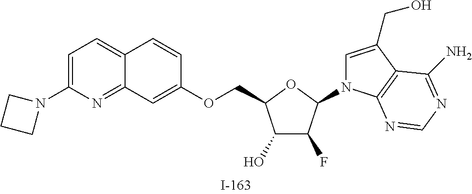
C1(O)C(F)C(N2C=C(CO)C3=C2N=CN=C3N)OC1COC1=CC2=NC(N3CCC3)=CC=C2C=C1
